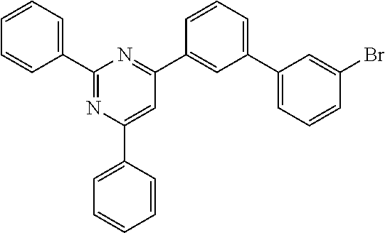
C1(C2=CC=CC=C2)=NC(C2=CC=CC=C2)=CC(C2=CC(C3=CC=CC(Br)=C3)=CC=C2)=N1
